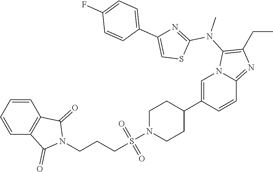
C1N(S(CCCN2C(=O)C3=C(C2=O)C=CC=C3)(=O)=O)CCC(C2=CN3C(=NC(CC)=C3N(C)C3=NC(C4=CC=C(F)C=C4)=CS3)C=C2)C1
